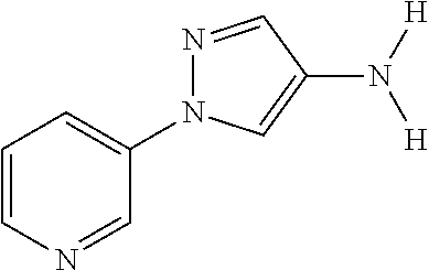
C1=CN=CC(N2N=CC(N([H])[H])=C2)=C1
